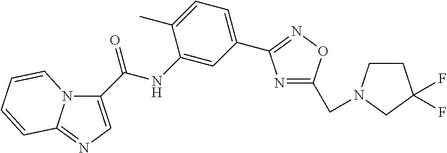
C1(C(NC2=CC(C3=NOC(CN4CCC(F)(F)C4)=N3)=CC=C2C)=O)=CN=C2N1C=CC=C2
